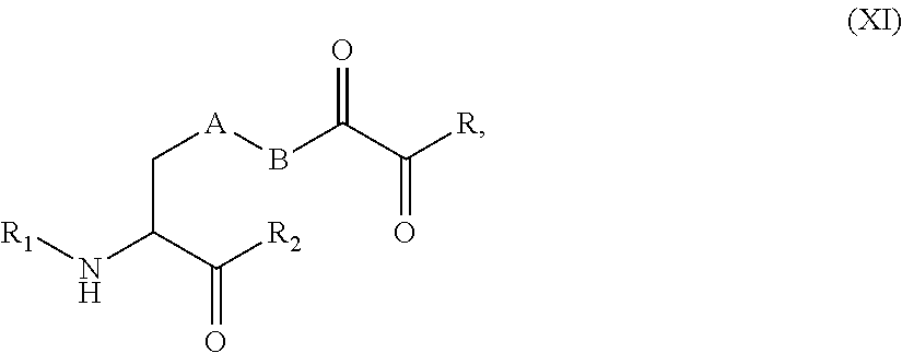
C([A]BC(C([R])=O)=O)C(C([R2])=O)N[R1]
